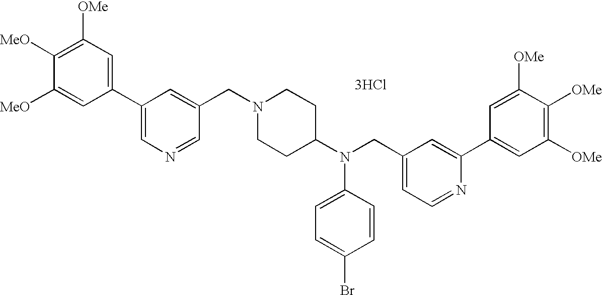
C1([OMe])=C([MeO])C([MeO])=CC(C2=CN=CC(CN3CCC(N(CC4=CC=NC(C5=CC([OMe])=C([OMe])C([OMe])=C5)=C4)C4=CC=C(Br)C=C4)CC3)=C2)=C1.[3HCl]
